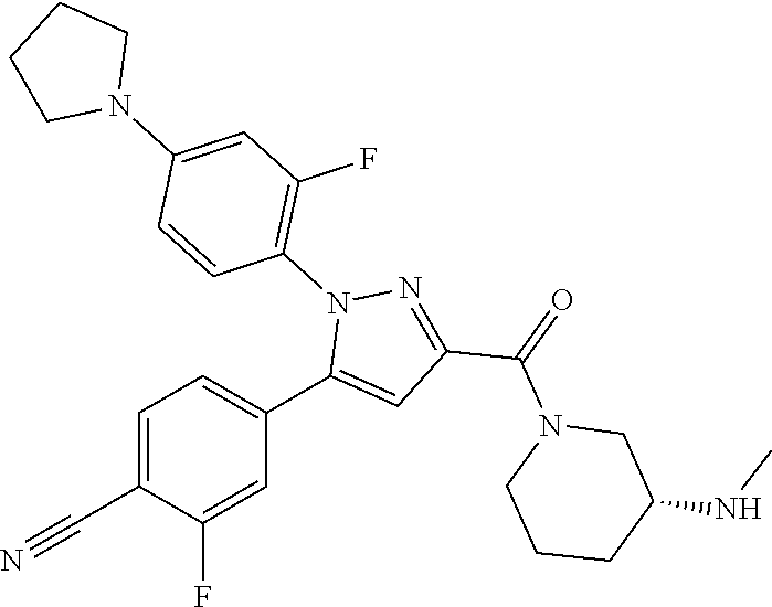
C1=C(C#N)C(F)=CC(C2=CC(C(=O)N3CCCC(NC)C3)=NN2C2=C(F)C=C(N3CCCC3)C=C2)=C1
